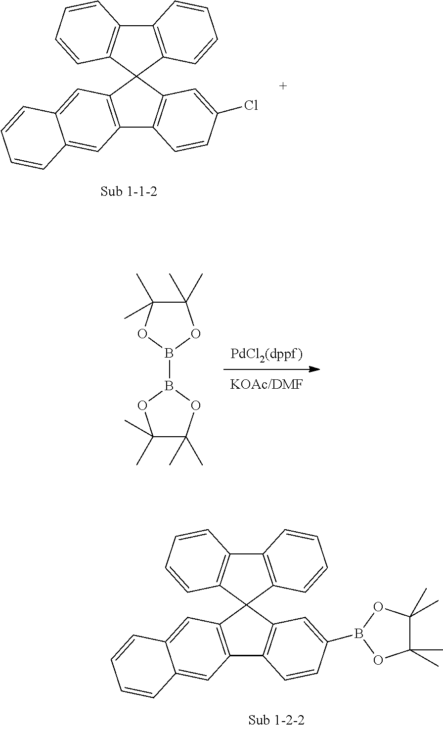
C1(C)(C)C(C)(C)OB(B2OC(C)(C)C(C)(C)O2)O1.C12=C(C=C3C(=C1)C=CC=C3)C1(C3=C2C=CC(B2OC(C)(C)C(C)(C)O2)=C3)C2=C(C3=C1C=CC=C3)C=CC=C2.C12=C(C=C3C(=C1)C=CC=C3)C1(C3=C2C=CC(Cl)=C3)C2=C(C3=C1C=CC=C3)C=CC=C2
